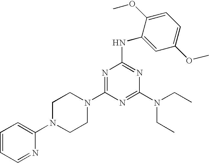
C1=CC=NC(N2CCN(C3=NC(NC4=CC(OC)=CC=C4OC)=NC(N(CC)CC)=N3)CC2)=C1
